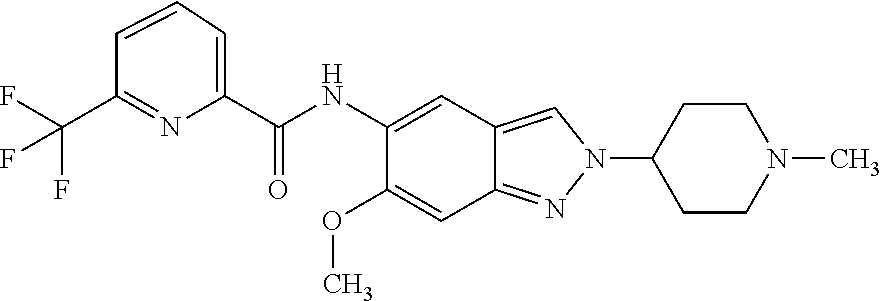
C1(NC(C2=CC=CC(C(F)(F)F)=N2)=O)=CC2=CN(C3CCN(C)CC3)N=C2C=C1OC
